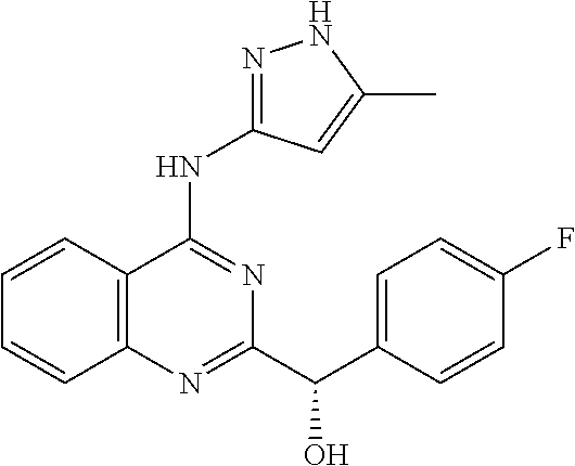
C12=C(C=CC=C1)C(NC1=NNC(C)=C1)=NC(C(O)C1=CC=C(F)C=C1)=N2
